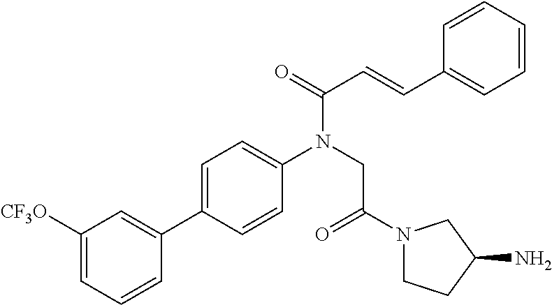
C1([CF3O])=CC=CC(C2=CC=C(N(CC(=O)N3CCC(N)C3)C(=O)C=CC3=CC=CC=C3)C=C2)=C1
